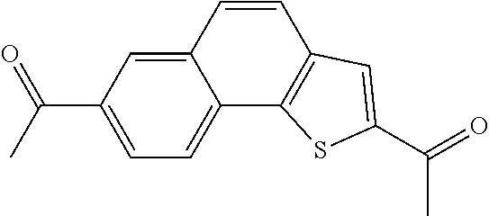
C12=CC=C(C(=O)C)C=C1C=CC1=C2SC(C(=O)C)=C1
